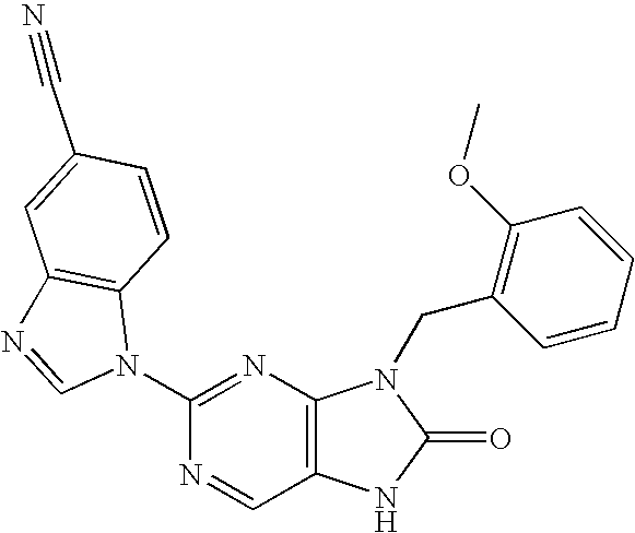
C1(N2C3=C(N=C2)C=C(C#N)C=C3)=NC2=C(C=N1)NC(=O)N2CC1=C(OC)C=CC=C1
